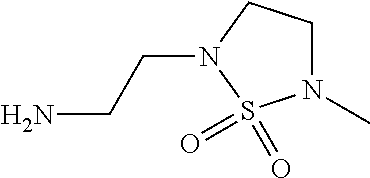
NCCN1S(=O)(=O)N(C)CC1
